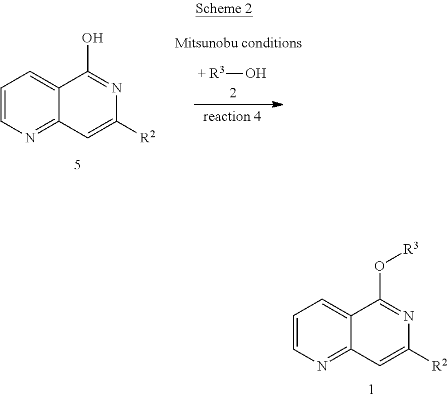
[+ R3]O.C1=CN=C2C(=C1)C(O)=NC([R2])=C2.C1=CN=C2C(=C1)C(O[R3])=NC([R2])=C2
